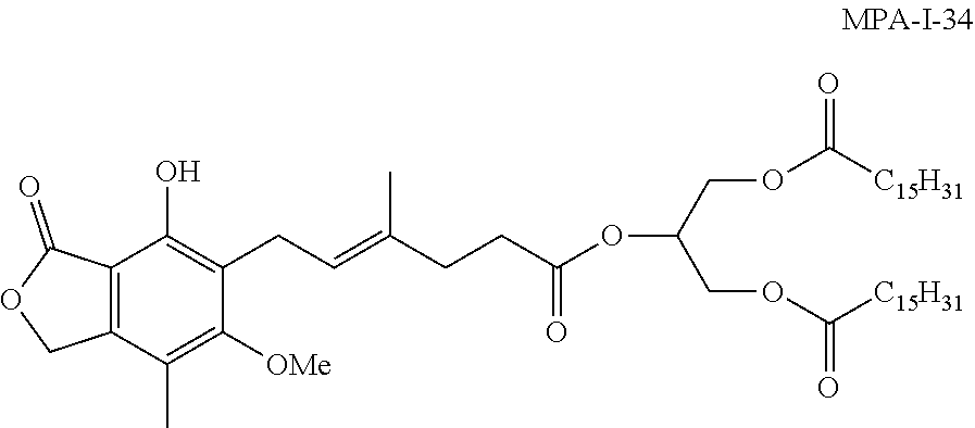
O=C(OCC(OC(CCC(=CCC1=C(O)C2=C(C(C)=C1[OMe])COC2=O)C)=O)COC(=O)[C15H31])[C15H31]
